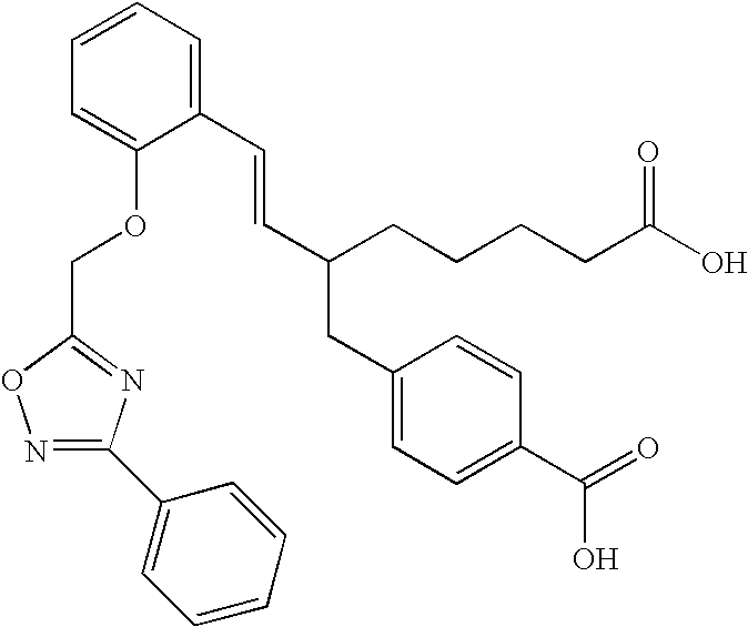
C1(C=CC(CCCCC(O)=O)CC2=CC=C(C(=O)O)C=C2)=CC=CC=C1OCC1=NC(C2=CC=CC=C2)=NO1
